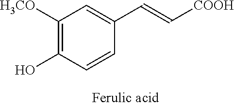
C1([H3CO])=C(O)C=CC(C=C[COOH])=C1
